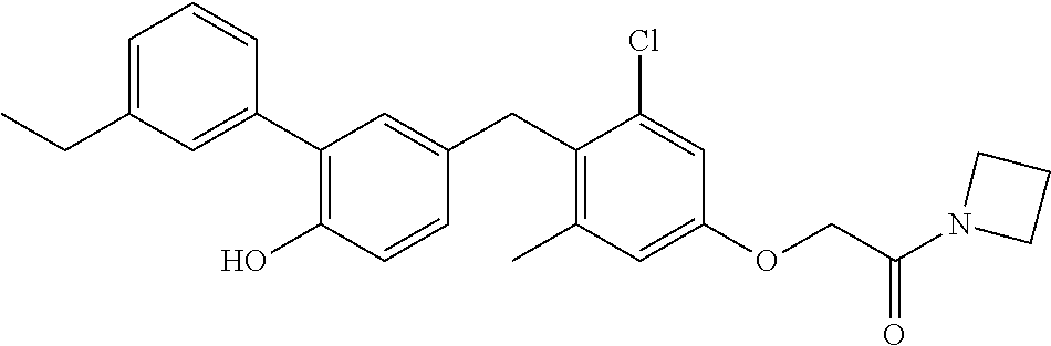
C1(C2=C(O)C=CC(CC3=C(C)C=C(OCC(=O)N4CCC4)C=C3Cl)=C2)=CC(CC)=CC=C1
